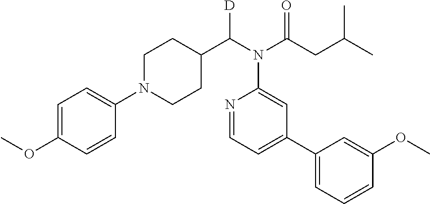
C1N(C2=CC=C(OC)C=C2)CCC(C(N(C(CC(C)C)=O)C2=CC(C3=CC=CC(OC)=C3)=CC=N2)[D])C1
